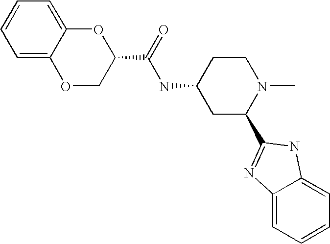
C1=C2C(=CC=C1)OC(C(=O)NC1CC(C3=NC4=CC=CC=C4N3)N(C)CC1)CO2
